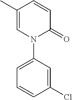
C1=C(C)C=CC(=O)N1C1=CC=CC(Cl)=C1
